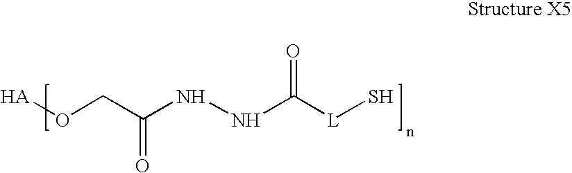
[HA]OCC(NNC([L]S)=O)=O
